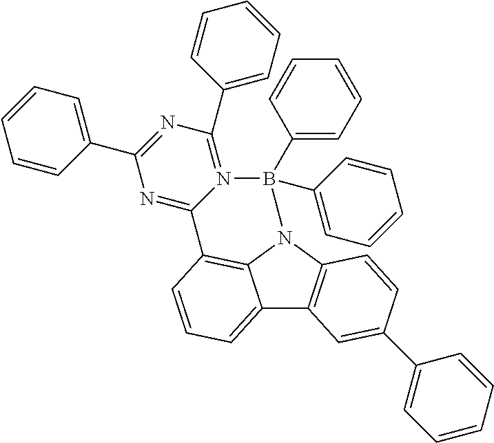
C12=CC=CC3=C1N(C1=C2C=C(C2=CC=CC=C2)C=C1)B(C1=CC=CC=C1)(C1=CC=CC=C1)N1=C(C2=CC=CC=C2)N=C(C2=CC=CC=C2)N=C31
